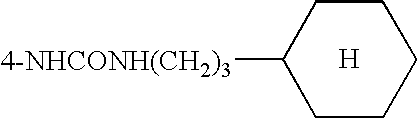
[4-NHCONH(CH2)3]C1CCCCC1.[H]
